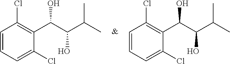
C1=CC(Cl)=C(C(C(C(C)C)O)O)C(Cl)=C1.C1=CC(Cl)=C(C(C(C(C)C)O)O)C(Cl)=C1
